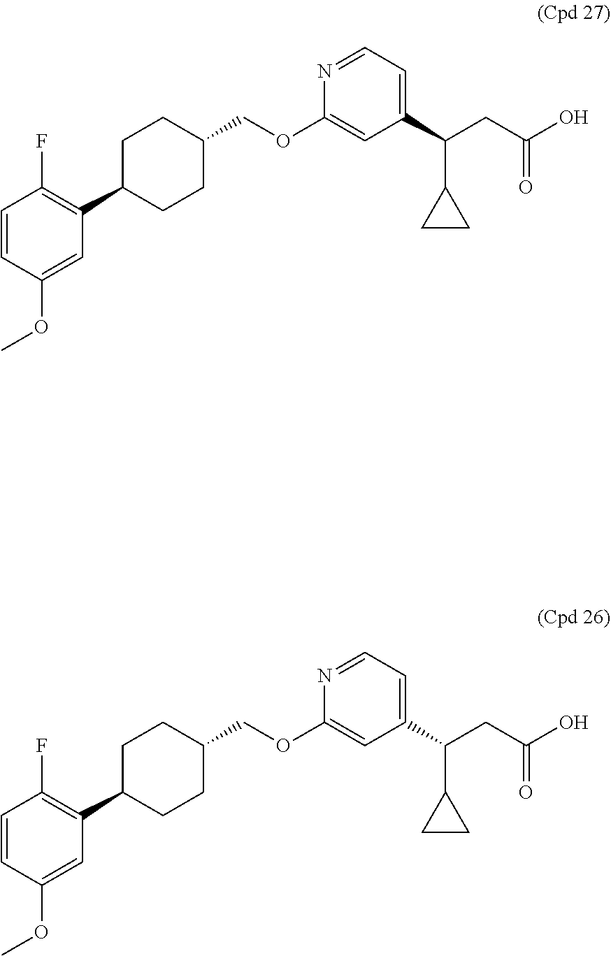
C1=CC(OC)=CC(C2CCC(COC3=CC(C(CC(O)=O)C4CC4)=CC=N3)CC2)=C1F.C1=CC(OC)=CC(C2CCC(COC3=CC(C(CC(O)=O)C4CC4)=CC=N3)CC2)=C1F
